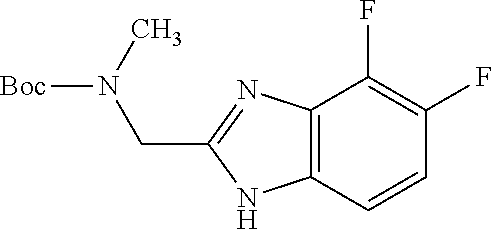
C12=C(C=CC(F)=C1F)NC(CN([Boc])C)=N2
